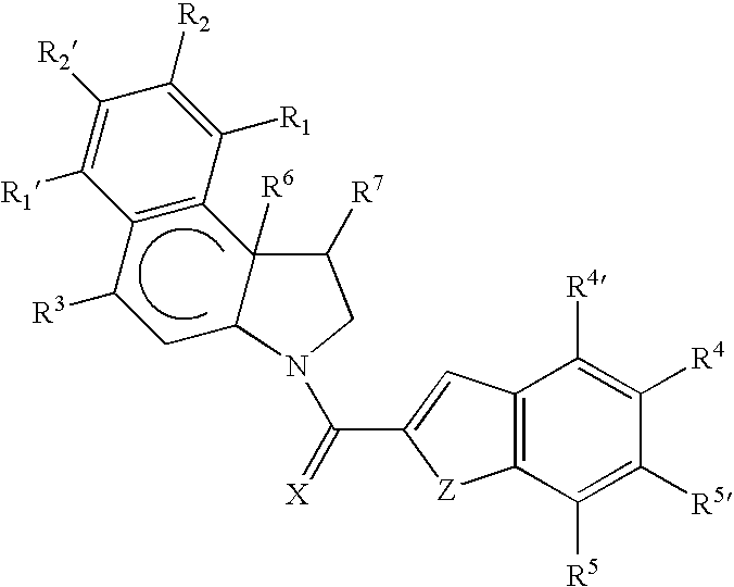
C12=C(C([R5])=C([R5])C([R4])=C1[R4])[Z]C(C(=[X])N1C3CC([R3])C4=C(C3([R6])C([R7])C1)C([R1])=C([R2])C([R2])=C4[R1])=C2
